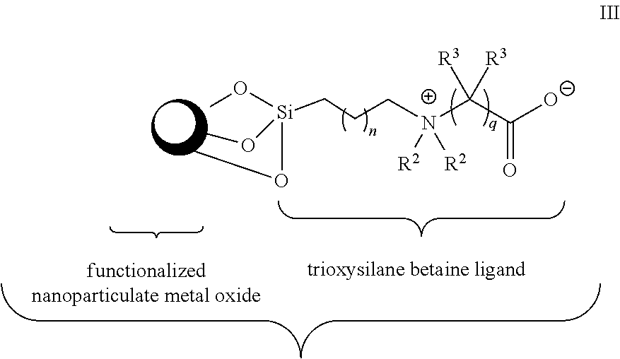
[Si](CCC[N+](C(C([O-])=O)([R3])[R3])([R2])[R2])(OC)(OC)OC
